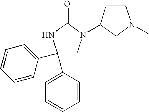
C1(C2=CC=CC=C2)(C2=CC=CC=C2)CN(C2CN(C)CC2)C(=O)N1
